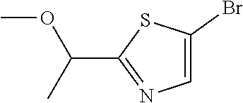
C1(C(OC)C)=NC=C(Br)S1
